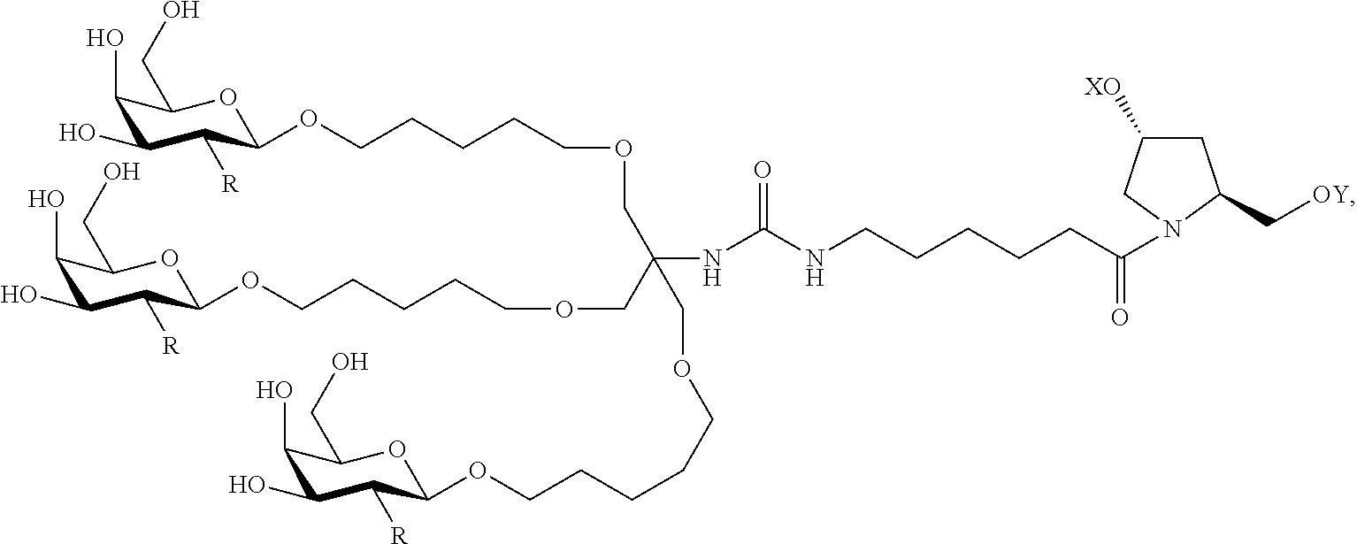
C1(O)C(O)C([R])C(OCCCCCOCC(COCCCCCOC2C([R])C(O)C(O)C(CO)O2)(NC(NCCCCCC(N2CC([XO])CC2C[OY])=O)=O)COCCCCCOC2C([R])C(O)C(O)C(CO)O2)OC1CO
